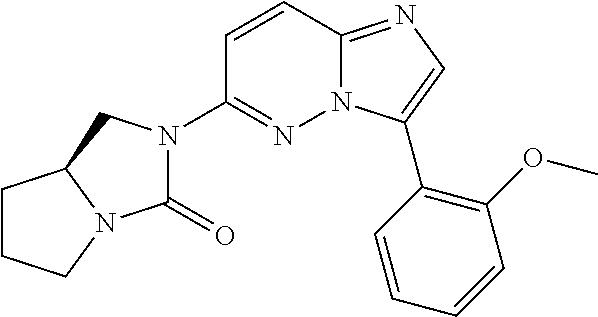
C1=CC2=NC=C(C3=C(OC)C=CC=C3)N2N=C1N1C(=O)N2C(C1)CCC2
